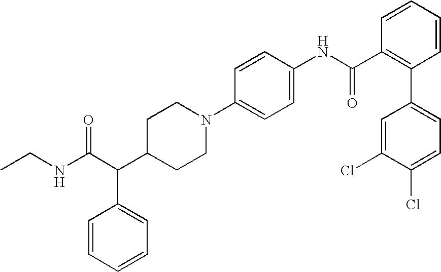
C(C(C1CCN(C2=CC=C(NC(C3=C(C4=CC=C(Cl)C(Cl)=C4)C=CC=C3)=O)C=C2)CC1)C1=CC=CC=C1)(NCC)=O
